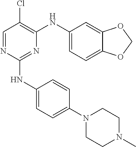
N1(C2=CC=C(NC3=NC(NC4=CC=C5C(=C4)OCO5)=C(Cl)C=N3)C=C2)CCN(C)CC1
